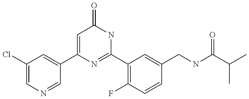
C1(C2=CC(Cl)=CN=C2)=CC(=O)NC(C2=C(F)C=CC(CNC(C(C)C)=O)=C2)=N1
